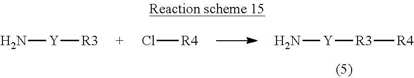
N[Y][R3][R4].N[Y][R3].Cl[R4]
